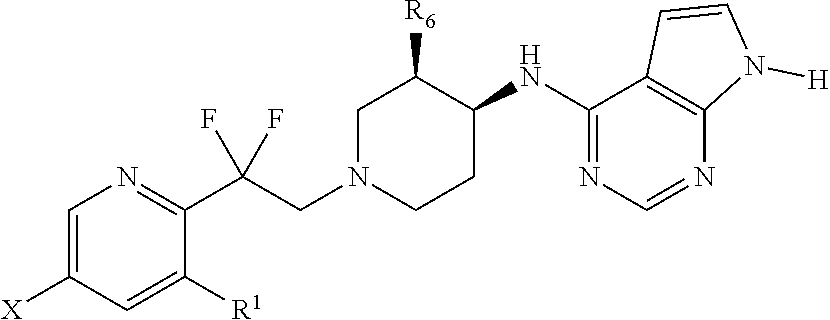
C1=C([X])C=C([R1])C(C(CN2CCC(NC3=NC=NC4=C3C=CN4[H])C([R6])C2)(F)F)=N1
